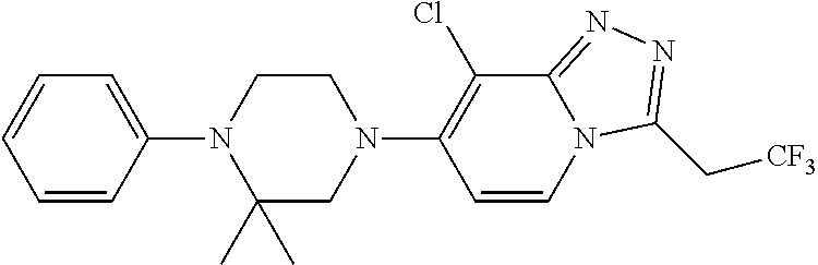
N1(C2=CC=CC=C2)C(C)(C)CN(C2=C(Cl)C3=NN=C(C[CF3])N3C=C2)CC1
